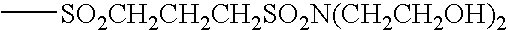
C[SO2CH2CH2CH2SO2N(CH2CH2OH)2]
